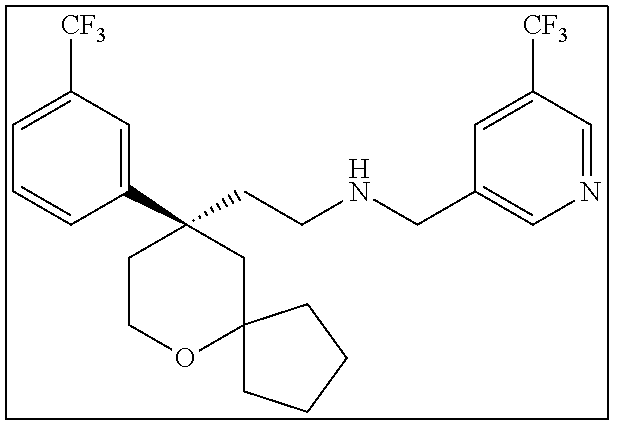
C1(C2(CCNCC3=CN=CC([CF3])=C3)CCOC3(C2)CCCC3)=CC([CF3])=CC=C1
